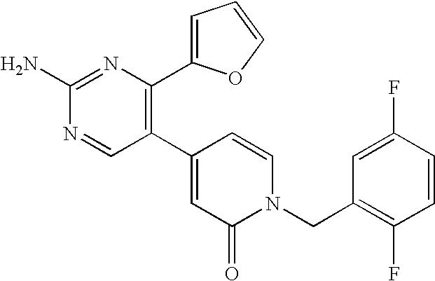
C1(C2=CC(=O)N(CC3=C(F)C=CC(F)=C3)C=C2)=C(C2=CC=CO2)N=C(N)N=C1
